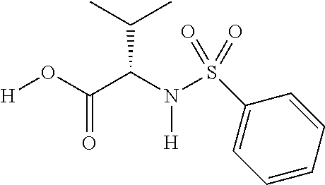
[H]OC(C(N(S(C1=CC=CC=C1)(=O)=O)[H])C(C)C)=O
